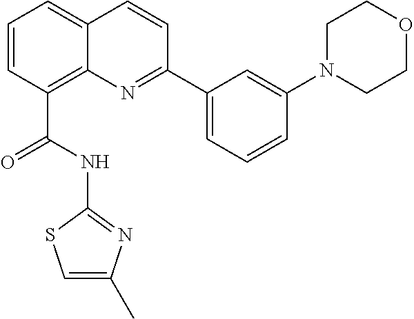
C1=CC(C(=O)NC2=NC(C)=CS2)=C2C(=C1)C=CC(C1=CC=CC(N3CCOCC3)=C1)=N2
